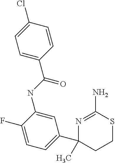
C(NC1=CC(C2(C)CCSC(N)=N2)=CC=C1F)(C1=CC=C(Cl)C=C1)=O
